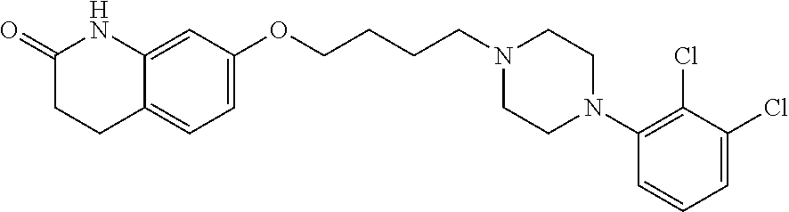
C12=CC=C(OCCCCN3CCN(C4=C(Cl)C(Cl)=CC=C4)CC3)C=C1NC(=O)CC2
